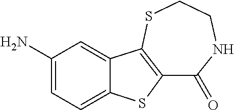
C1(=O)NCCSC2=C1SC1=CC=C(N)C=C12
